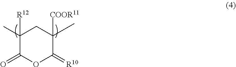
C1(C)([R12])C(=O)OC(=[R10])C(C)([COOR11])C1
